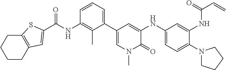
C(NC1=C(C)C(C2=CN(C)C(=O)C(NC3=CC=C(N4CCCC4)C(NC(=O)C=C)=C3)=C2)=CC=C1)(=O)C1=CC2=C(CCCC2)S1
